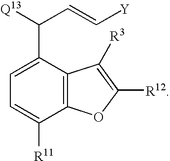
C1=C(C([Q13])C=C[Y])C2=C(C([R11])=C1)OC([R12])=C2[R3]
